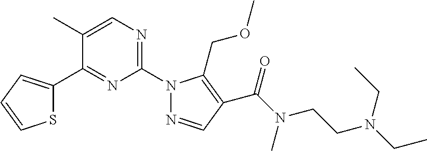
C1=C(C)C(C2=CC=CS2)=NC(N2N=CC(C(N(C)CCN(CC)CC)=O)=C2COC)=N1
